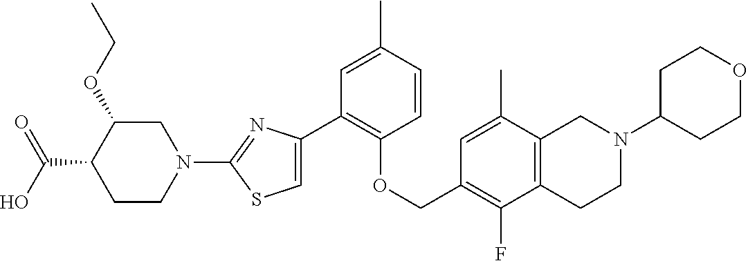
C1(C2=CSC(N3CC(OCC)C(C(=O)O)CC3)=N2)=C(OCC2=C(F)C3=C(C(C)=C2)CN(C2CCOCC2)CC3)C=CC(C)=C1
